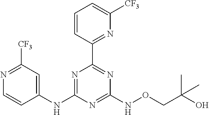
N1=C([CF3])C=C(NC2=NC(C3=NC([CF3])=CC=C3)=NC(NOCC(O)(C)C)=N2)C=C1
